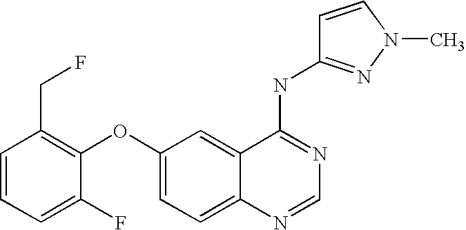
C1=CC=C(F)C(OC2=CC=C3C(=C2)C(NC2=NN(C)C=C2)=NC=N3)=C1CF
